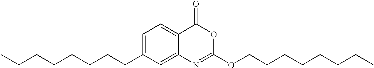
C1=C(CCCCCCCC)C=C2C(=C1)C(=O)OC(OCCCCCCCC)=N2
